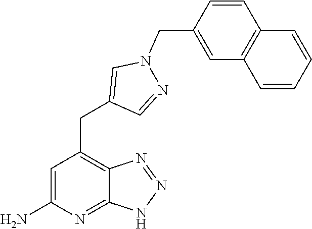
C1=C(N)N=C2C(=C1CC1=CN(CC3=CC4=C(C=C3)C=CC=C4)N=C1)N=NN2
